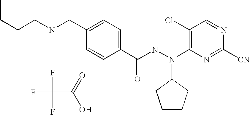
FC(F)(F)C(=O)O.C1(C(NN(C2=C(Cl)C=NC([CN])=N2)C2CCCC2)=O)=CC=C(CN(CCCC)C)C=C1
